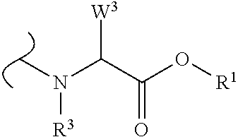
CN(C(C(=O)O[R1])[W3])[R3]
